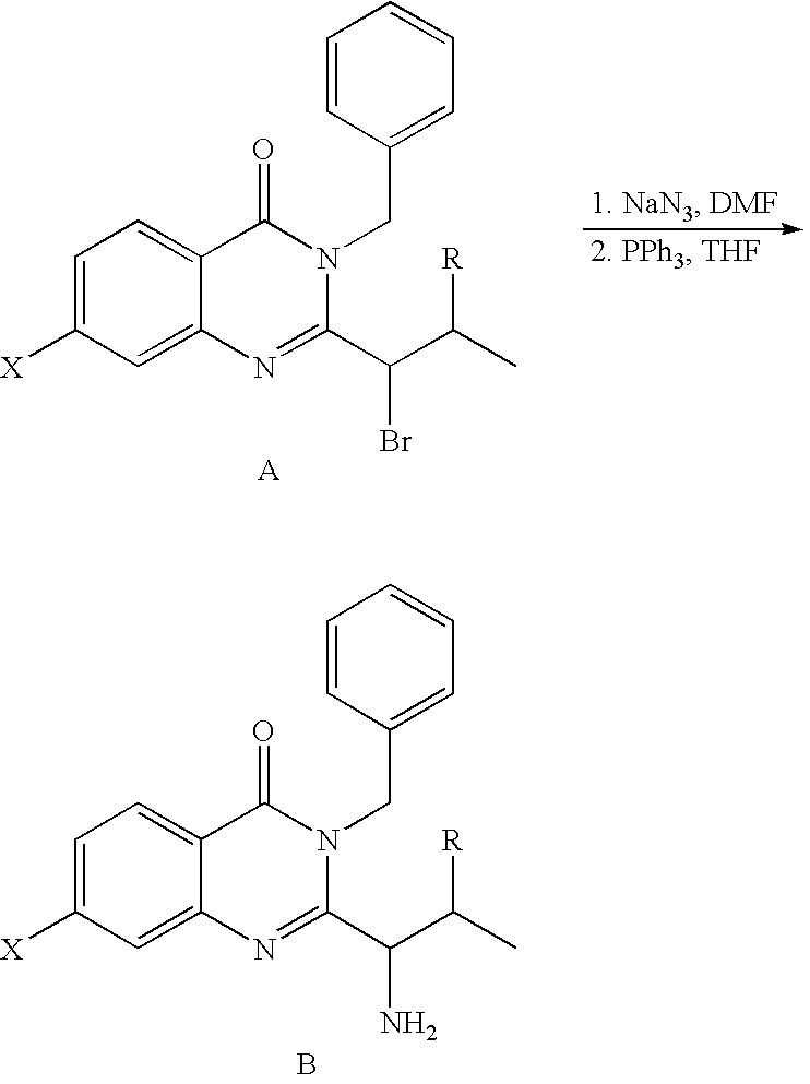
C1=C([X])C=C2C(=C1)C(=O)N(CC1=CC=CC=C1)C(C(C(C)[R])Br)=N2.C1=C([X])C=C2C(=C1)C(=O)N(CC1=CC=CC=C1)C(C(C(C)[R])N)=N2.B
